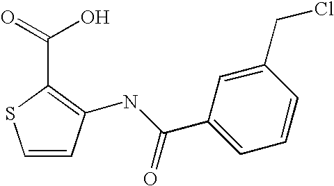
C1=C(CCl)C=CC=C1C(NC1=C(C(=O)O)SC=C1)=O
